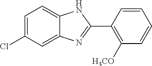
C1=C(Cl)C=C2C(=C1)NC(C1=C([OCH3])C=CC=C1)=N2
